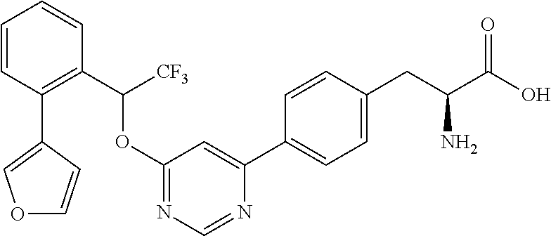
C1=C(C2=CC=C(CC(C(O)=O)N)C=C2)N=CN=C1OC([CF3])C1=C(C2=COC=C2)C=CC=C1
